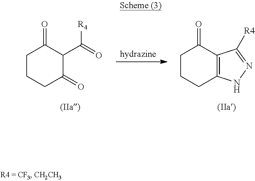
C1CCC(=O)C(C([R4])=O)C1=O.C1CCC2=C(C1=O)C([R4])=NN2
